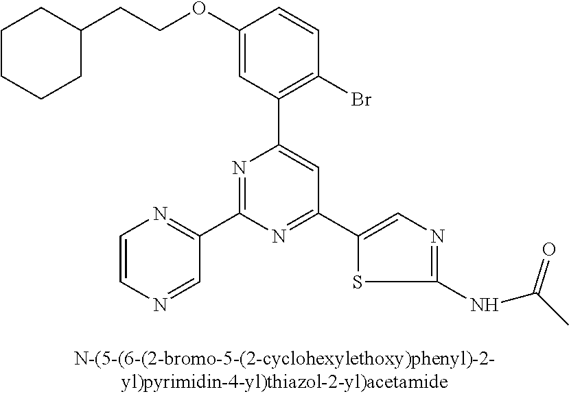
C1(OCCC2CCCCC2)=CC(C2=CC(C3=CN=C(NC(C)=O)S3)=NC(C3=NC=CN=C3)=N2)=C(Br)C=C1
